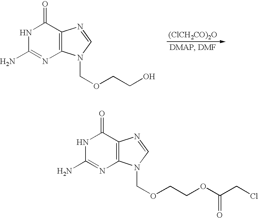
N1C(N)=NC2=C(C1=O)N=CN2COCCO.[(ClCH2CO)2O].N1C(N)=NC2=C(C1=O)N=CN2COCCOC(CCl)=O
